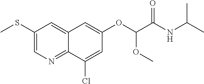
C1(SC)=CN=C2C(=C1)C=C(OC(C(NC(C)C)=O)OC)C=C2Cl
